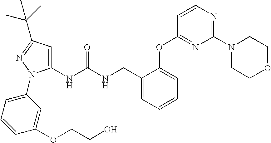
C1(NC(NCC2=CC=CC=C2OC2=NC(N3CCOCC3)=NC=C2)=O)=CC(C(C)(C)C)=NN1C1=CC=CC(OCCO)=C1
